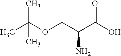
CC(OCC(C(O)=O)N)(C)C
